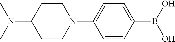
N(C1CCN(C2=CC=C(B(O)O)C=C2)CC1)(C)C
